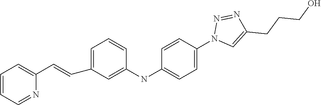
C1=CC=NC(C=CC2=CC=CC(NC3=CC=C(N4C=C(CCCO)N=N4)C=C3)=C2)=C1
